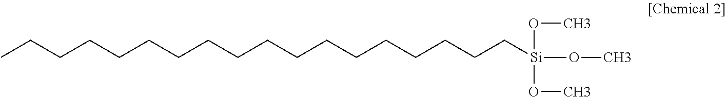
CCCCCCCCCCCCCCCCCC[Si](OC)(OC)OC
